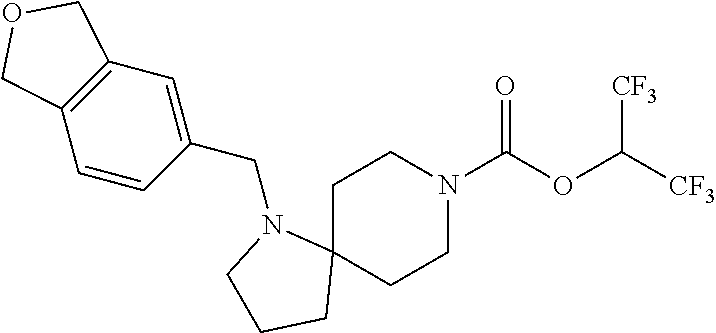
N1(CC2=CC3=C(C=C2)COC3)CCCC12CCN(C(OC([CF3])[CF3])=O)CC2
